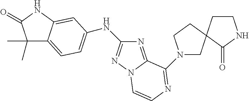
C1(C)(C)C2=CC=C(NC3=NN4C(=N3)C(N3CC5(CC3)CCNC5=O)=NC=C4)C=C2NC1=O
